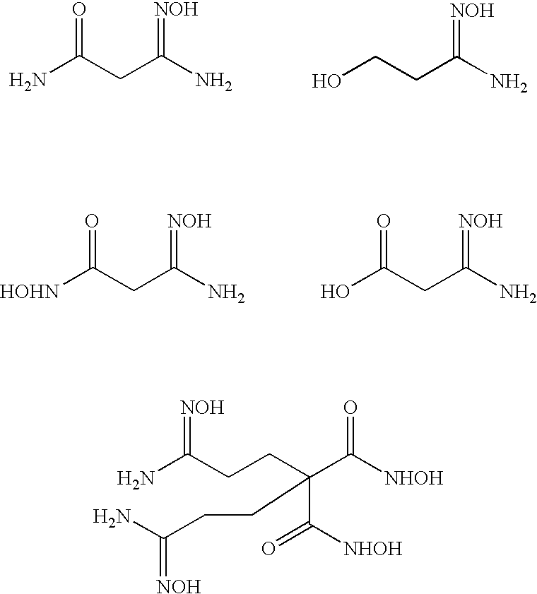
NC(CC(N)=[NOH])=O.OCCC(N)=[NOH].[HOHN]C(CC(N)=[NOH])=O.OC(CC(N)=[NOH])=O.NC(CCC(C([NHOH])=O)(C([NHOH])=O)CCC(N)=[NOH])=[NOH]
